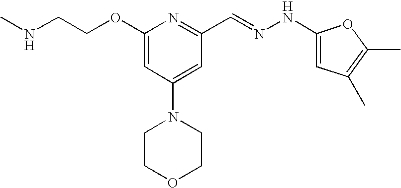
C(COC1=CC(N2CCOCC2)=CC(C=NNC2=CC(C)=C(C)O2)=N1)NC
